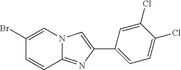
C1(Br)=CN2C(=NC(C3=CC=C(Cl)C(Cl)=C3)=C2)C=C1
